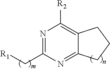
N1=C(C[R1])N=C2C(=C1[R2])CCC2
